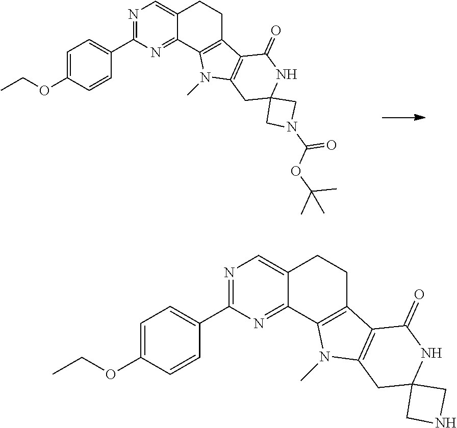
N1=C(C2=CC=C(OCC)C=C2)N=C2C(=C1)CCC1=C2N(C)C2=C1C(=O)NC1(C2)CN(C(OC(C)(C)C)=O)C1.N1=C(C2=CC=C(OCC)C=C2)N=C2C(=C1)CCC1=C2N(C)C2=C1C(=O)NC1(C2)CNC1
